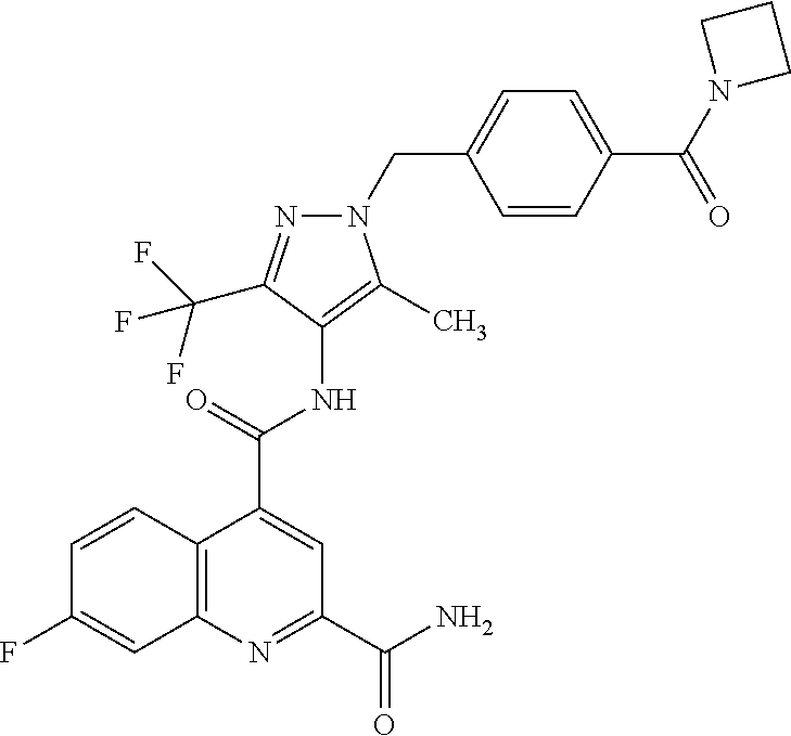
N1=C(C(F)(F)F)C(NC(C2=CC(C(N)=O)=NC3=C2C=CC(F)=C3)=O)=C(C)N1CC1=CC=C(C(N2CCC2)=O)C=C1
